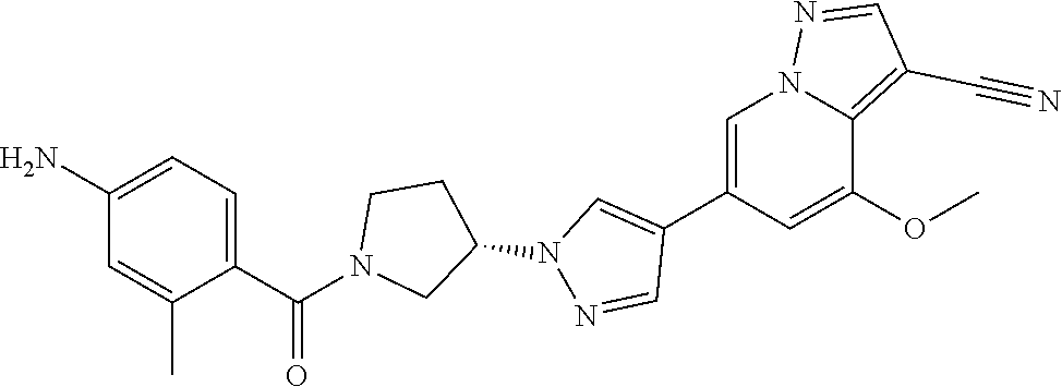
C1=C(C2=CN(C3CCN(C(C4=CC=C(N)C=C4C)=O)C3)N=C2)C=C(OC)C2=C(C#N)C=NN12
